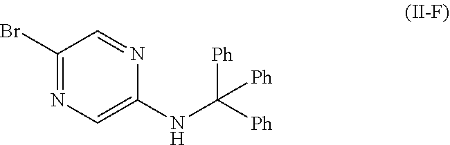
BrC1=NC=C(NC([Ph])([Ph])[Ph])N=C1
